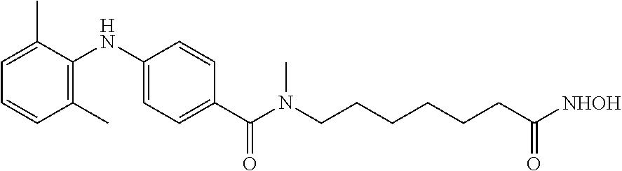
N(C1=C(C)C=CC=C1C)C1=CC=C(C(=O)N(CCCCCCC([NHOH])=O)C)C=C1
